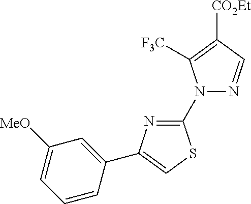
C1([MeO])=CC=CC(C2=CSC(N3N=CC([CO2Et])=C3[F3C])=N2)=C1
